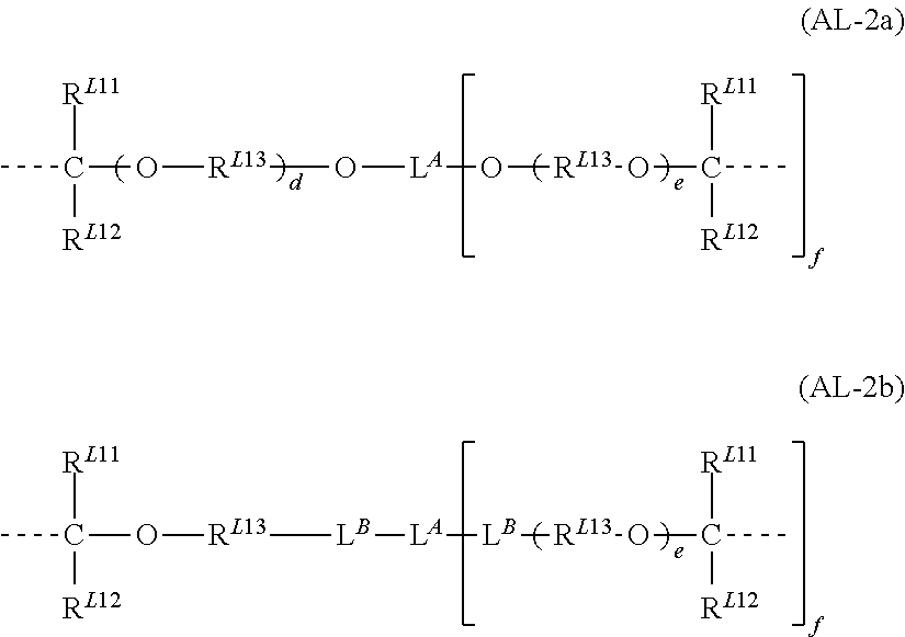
CC([RL11])([RL12])O[RL13]O[LA]O[RL13]OC([RL11])([RL12])C.CC([RL11])([RL12])O[RL13][LB][LA][LB][RL13]OC([RL11])([RL12])C
